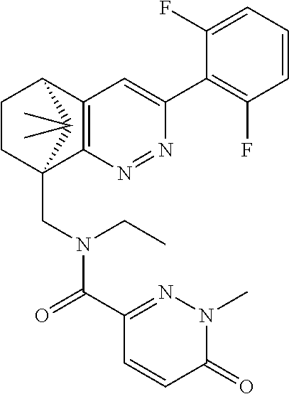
C12=C(N=NC(C3=C(F)C=CC=C3F)=C1)C1(CN(C(C3=NN(C)C(=O)C=C3)=O)CC)CCC2C1(C)C
